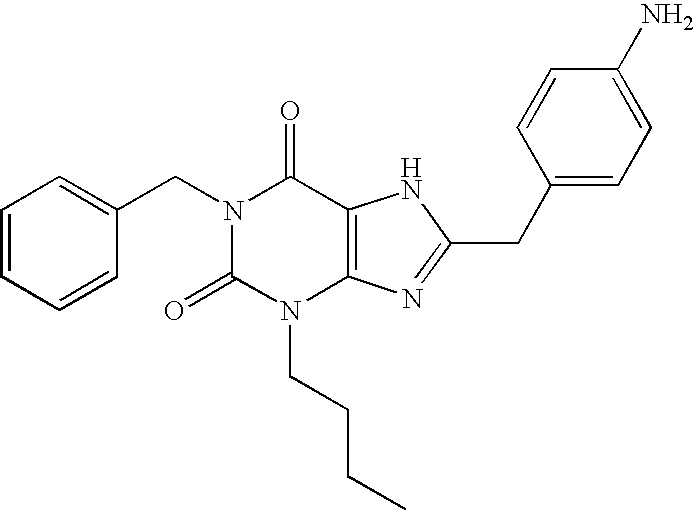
C1=CC=CC(CN2C(=O)N(CCCC)C3=C(C2=O)NC(CC2=CC=C(N)C=C2)=N3)=C1
